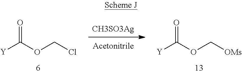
O=C(OCCl)[Y].[CH3SO3Ag].O=C(OC[OMs])[Y]
